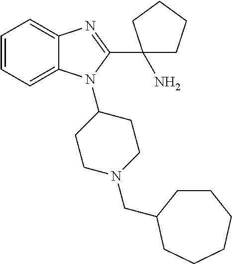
C1=CC=C2C(=C1)N=C(C1(N)CCCC1)N2C1CCN(CC2CCCCCC2)CC1
